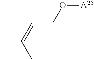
O([A25])CC=C(C)C
